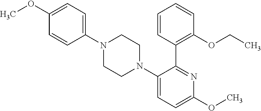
C1(N2CCN(C3=CC=C(OC)N=C3C3=C(OCC)C=CC=C3)CC2)=CC=C(OC)C=C1
